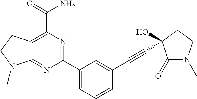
C12=NC(C3=CC=CC(C#CC4(O)C(=O)N(C)CC4)=C3)=NC(C(N)=O)=C1CCN2C
